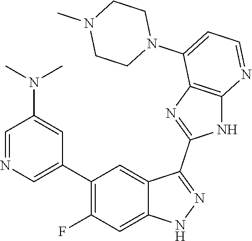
C1=NC=C(C2=C(F)C=C3C(=C2)C(C2=NC4=C(N2)N=CC=C4N2CCN(C)CC2)=NN3)C=C1N(C)C
